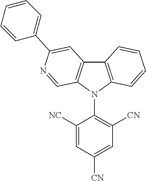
C12=C(N(C3=C([CN])C=C([CN])C=C3[NC])C3=C1C=C(C1=CC=CC=C1)N=C3)C=CC=C2
